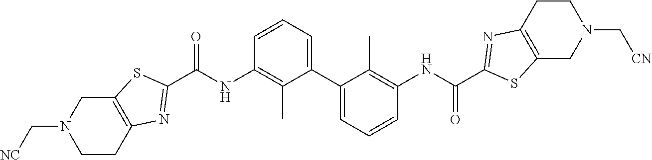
C12=C(SC(C(NC3=C(C)C(C4=CC=CC(NC(C5=NC6=C(S5)CN(C[CN])CC6)=O)=C4C)=CC=C3)=O)=N1)CN(C[NC])CC2
